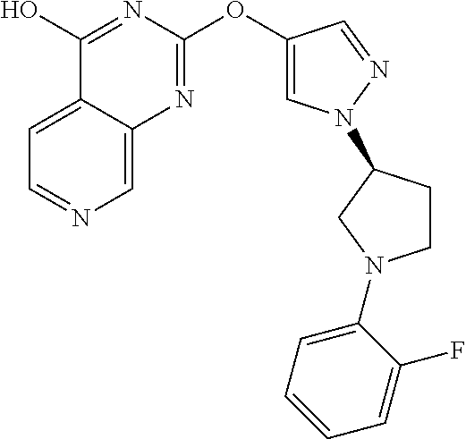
C1=C2C(=CN=C1)N=C(OC1=CN(C3CCN(C4=CC=CC=C4F)C3)N=C1)N=C2O
